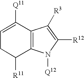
C1=C([Q11])C2=C(C([R11])C1)N([Q12])C([R12])=C2[R3]
